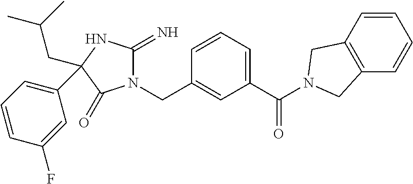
N1(CC2=CC(C(=O)N3CC4=C(C=CC=C4)C3)=CC=C2)C(=N)NC(CC(C)C)(C2=CC=CC(F)=C2)C1=O
